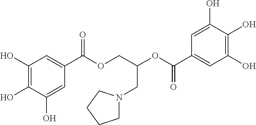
C1(O)=C(O)C(O)=CC(C(OCC(OC(C2=CC(O)=C(O)C(O)=C2)=O)CN2CCCC2)=O)=C1
